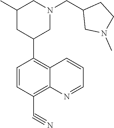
CC1CC(C2=C3C(=C(C#N)C=C2)N=CC=C3)CN(CC2CN(C)CC2)C1
